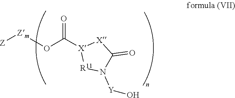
O=C(OC[Zm][Z])[X]1[R11]N([Y]O)C(=O)[X]1
